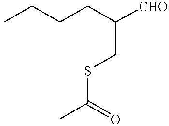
CCCCC([CHO])CSC(C)=O
